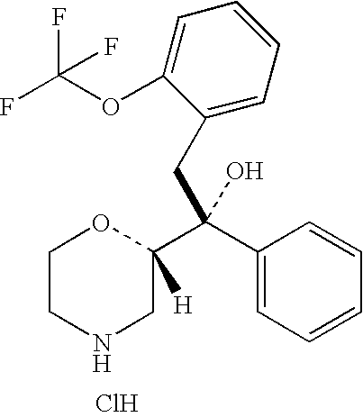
C1CNCC(C(C2=CC=CC=C2)(CC2=CC=CC=C2OC(F)(F)F)O)([H])O1.Cl
